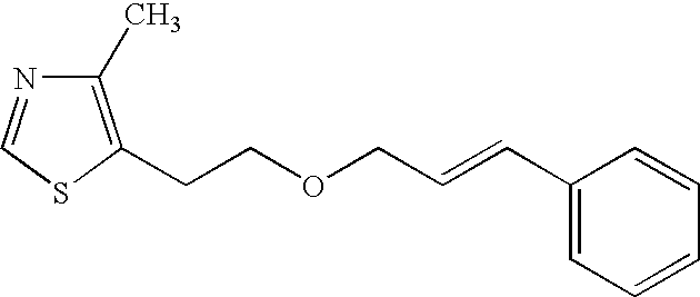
C1(C)=C(CCOCC=CC2=CC=CC=C2)SC=N1
